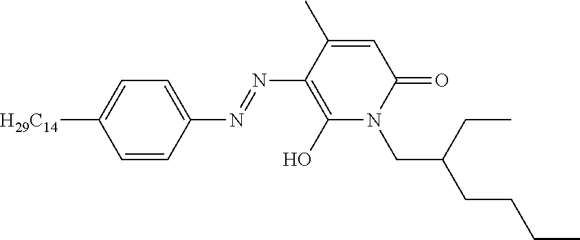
C1=CC([H29C14])=CC=C1N=NC1=C(O)N(CC(CC)CCCC)C(=O)C=C1C
